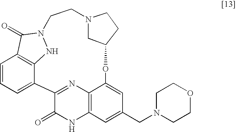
C12=NC3=C(NC1=O)C=C(CN1CCOCC1)C=C3OC1CN(CCN3NC4=C(C=CC=C24)C3=O)CC1
